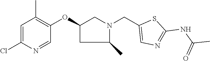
C1(OC2=C(C)C=C(Cl)N=C2)CC(C)N(CC2=CN=C(NC(=O)C)S2)C1
